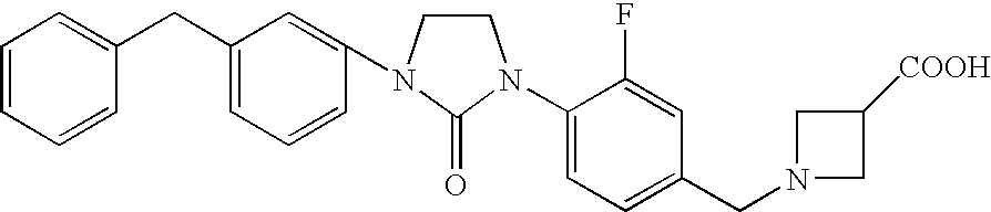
C1CN(C2=CC(CC3=CC=CC=C3)=CC=C2)C(=O)N1C1=CC=C(CN2CC([COOH])C2)C=C1F
